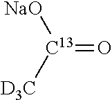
[C13](=O)([NaO])[D3C]
